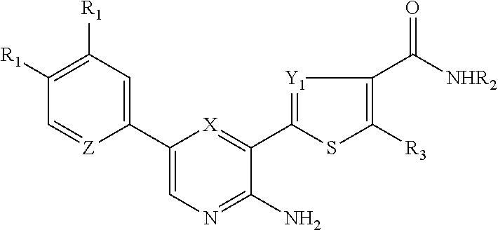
C1(C2=CC([R1])=C([R1])C=[Z]2)=CN=C(N)C(C2=[Y1]C(C([NHR2])=O)=C([R3])S2)=[X]1
